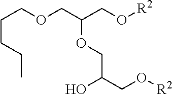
[R2]OCC(COCCCCC)OCC(CO[R2])O
